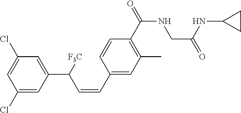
C1(Cl)=CC(C([F3C])C=CC2=CC(C)=C(C(=O)NCC(=O)NC3CC3)C=C2)=CC(Cl)=C1
